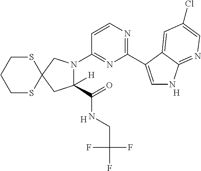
C1SC2(SCC1)CN(C1=NC(C3=CNC4=NC=C(Cl)C=C43)=NC=C1)C([H])(C(=O)NCC(F)(F)F)C2.[H].[H]
